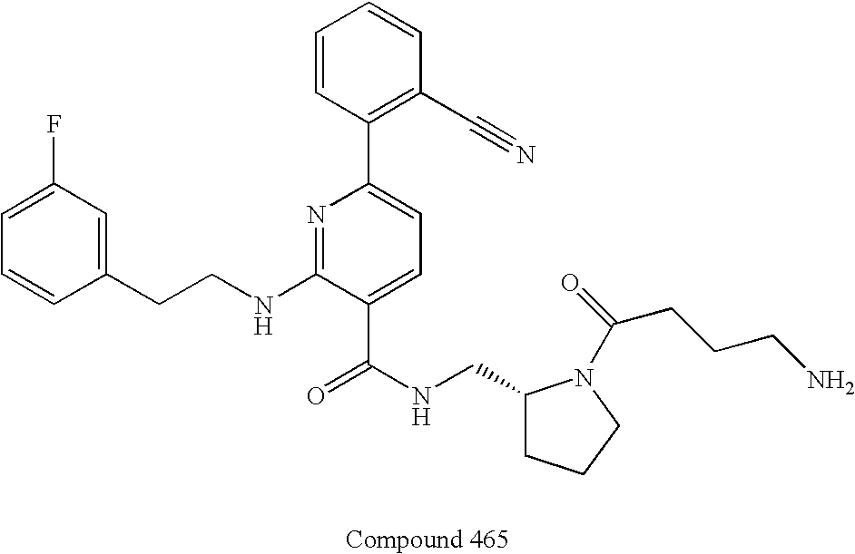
C1=CC(CCNC2=NC(C3=C(C#N)C=CC=C3)=CC=C2C(NCC2CCCN2C(=O)CCCN)=O)=CC(F)=C1
